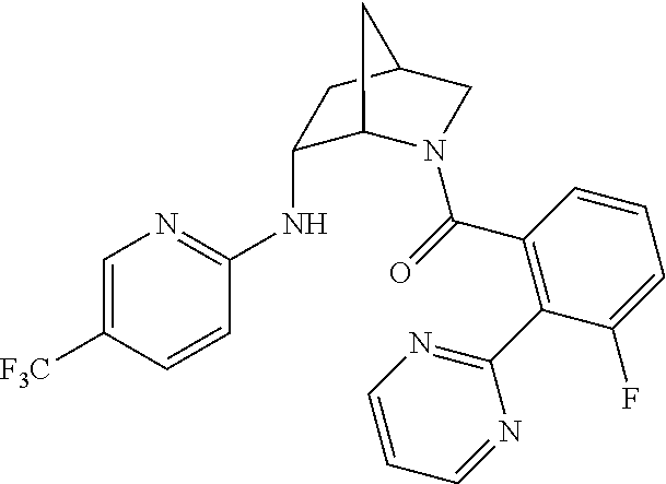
C1(NC2=NC=C([F3C])C=C2)C2N(C(=O)C3=C(C4=NC=CC=N4)C(F)=CC=C3)CC(C1)C2
